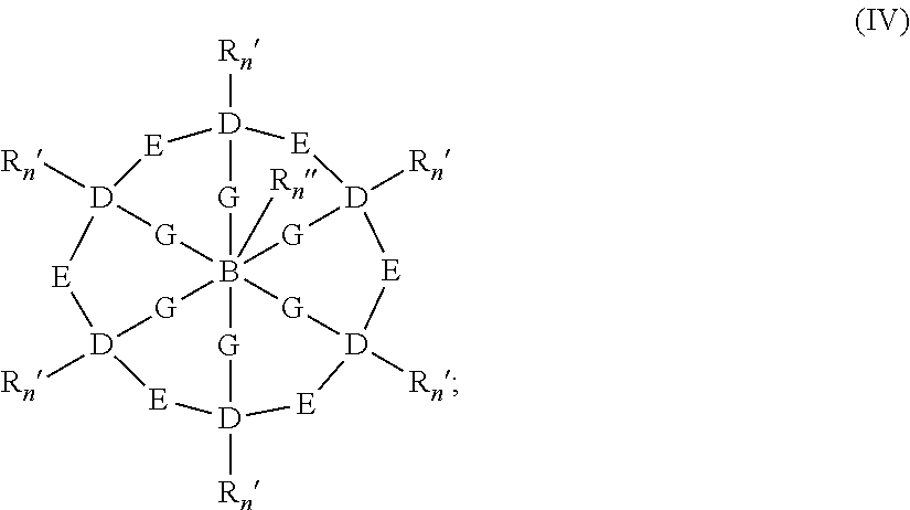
[G]1B2345([Rn])[G][D]6([Rn])[E][D]([Rn])([G]2)[E][D]([Rn])([G]3)[E][D]1([Rn])[E][D]([Rn])([G]4)[E][D]([Rn])([G]5)[E]6
